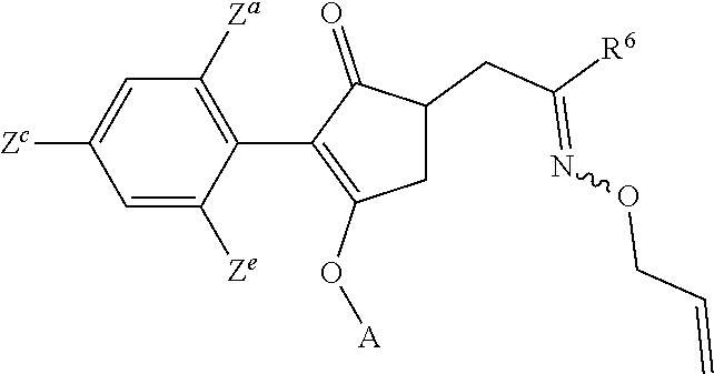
C1=C([Ze])C(C2=C(O[A])CC(CC([R6])=NOCC=C)C2=O)=C([Za])C=C1[Zc]
